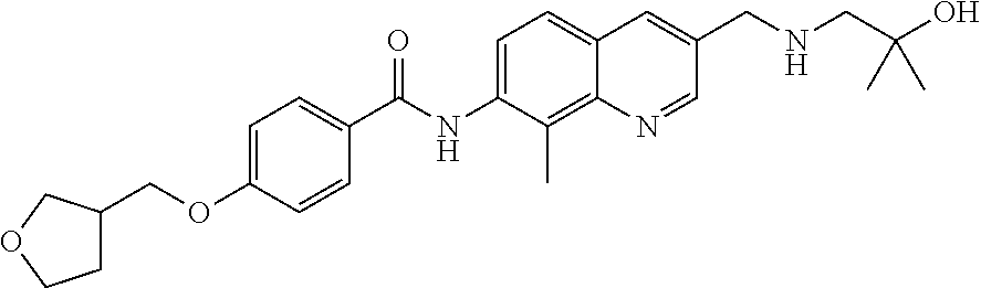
C1C(COC2=CC=C(C(NC3=CC=C4C(=C3C)N=CC(CNCC(O)(C)C)=C4)=O)C=C2)COC1
